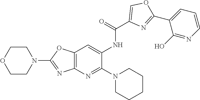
C12=C(N=C(N3CCCCC3)C(NC(C3=COC(C4=CC=CN=C4O)=N3)=O)=C1)N=C(N1CCOCC1)O2
